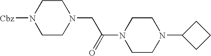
N1([Cbz])CCN(CC(N2CCN(C3CCC3)CC2)=O)CC1
